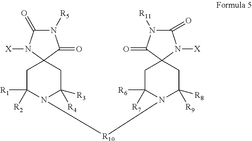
C1C([R1])([R2])N([R10]N2C([R6])([R7])CC3(CC2([R9])[R8])N([X])C(=O)N([R11])C3=O)C([R4])([R3])CC12C(=O)N([R5])C(=O)N2[X]
